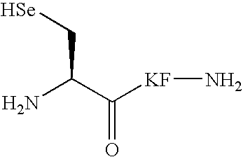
C(C(C([KF]N)=O)N)[Se]
